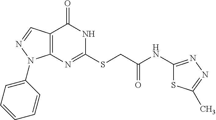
C12=C(N=C(SCC(NC3=NN=C(C)S3)=O)NC1=O)N(C1=CC=CC=C1)N=C2
